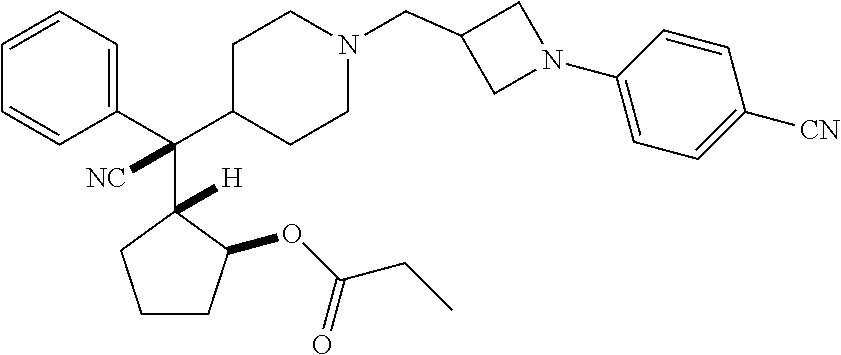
C1=CC=C(C(C2CCN(CC3CN(C4=CC=C([CN])C=C4)C3)CC2)(C2([H])C(OC(CC)=O)CCC2)[NC])C=C1
